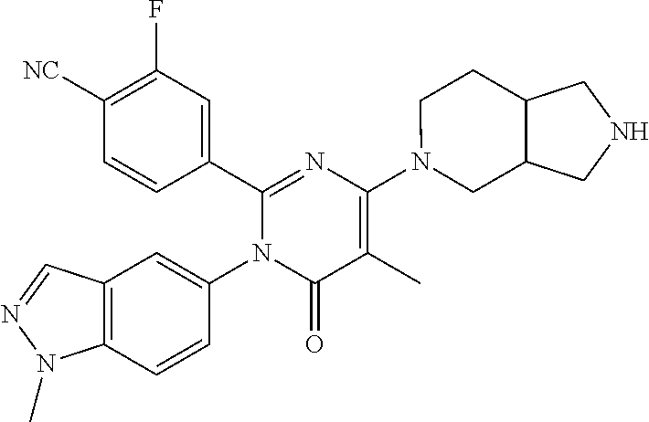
C1(C2=CC(F)=C([CN])C=C2)=NC(N2CC3C(CC2)CNC3)=C(C)C(=O)N1C1=CC2=C(C=C1)N(C)N=C2
